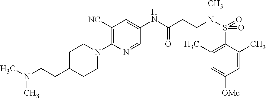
C1(NC(CCN(S(=O)(=O)C2=C(C)C=C([OMe])C=C2C)C)=O)=CC([NC])=C(N2CCC(CCN(C)C)CC2)N=C1
